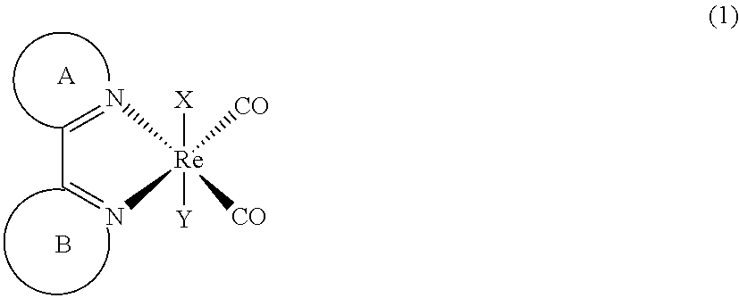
C1=N[Re]([CO])([CO])([Y])([X])N=C1.[A].B
